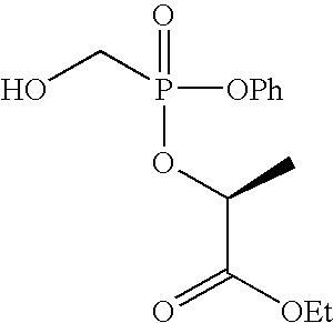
OCP([OPh])(OC(C)C([OEt])=O)=O
